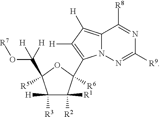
N12C(=C([H])C([H])=C1C1([R6])C([R2])([R1])C([R3])([H])C([R5])(C(O[R7])([H])[H])O1)C([R8])=NC([R9])=N2
